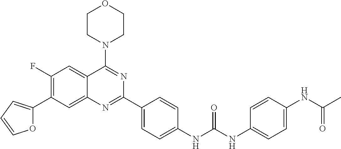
C1(F)=C(C2=CC=CO2)C=C2C(=C1)C(N1CCOCC1)=NC(C1=CC=C(NC(NC3=CC=C(NC(C)=O)C=C3)=O)C=C1)=N2
